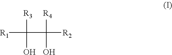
[R3]C(C(O)([R4])[R2])(O)[R1]
